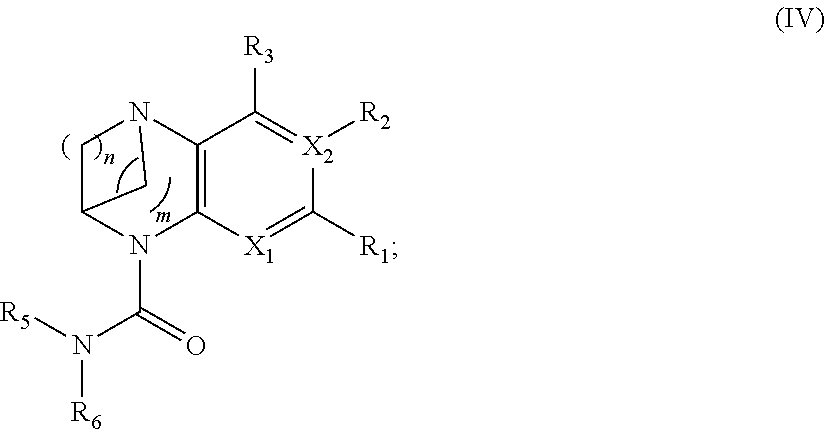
C1C2N(C(=O)N([R6])[R5])C3=C(N1C2)C([R3])=[X2]([R2])C([R1])=[X1]3
